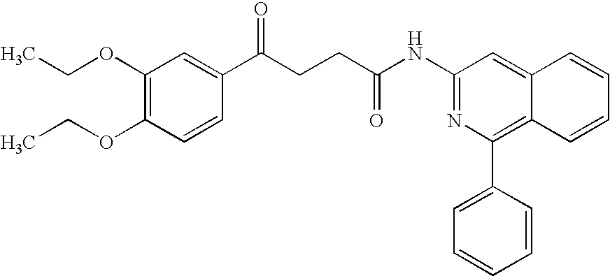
C1=CC(OCC)=C(OCC)C=C1C(CCC(NC1=NC(C2=CC=CC=C2)=C2C(=C1)C=CC=C2)=O)=O
